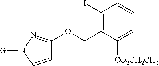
C1(I)=C(COC2=NN([G])C=C2)C([CO2CH2CH3])=CC=C1
